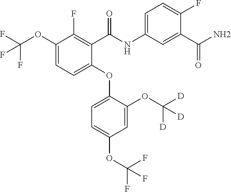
C1(F)=C(C(NC2=CC=C(F)C(C(N)=O)=C2)=O)C(OC2=CC=C(OC(F)(F)F)C=C2OC([D])([D])[D])=CC=C1OC(F)(F)F
